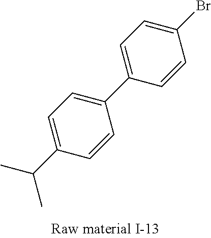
C1=CC(C2=CC=C(Br)C=C2)=CC=C1C(C)C
